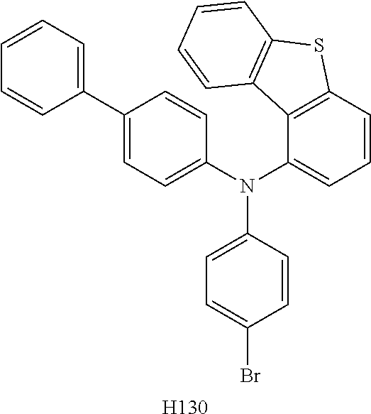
C1(C2=CC=C(N(C3=CC=CC4=C3C3=C(S4)C=CC=C3)C3=CC=C(Br)C=C3)C=C2)=CC=CC=C1.[H130]
